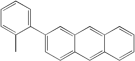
CC1=CC=CC=C1C1=CC=C2C(=C1)C=C1C(=C2)C=CC=C1
